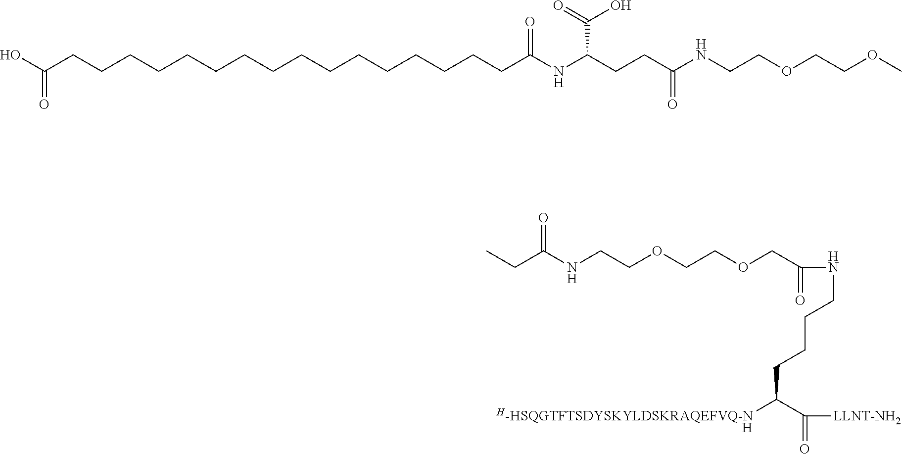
[H].C(NCCOCCOCC(NCCCCC([H-HSQGTFTSDYSKYLDSKRAQEFVQ-N])C([LLNT-NH2])=O)=O)(=O)CC.C(CCCCCCC(NC(CCC(NCCOCCOC)=O)C(O)=O)=O)CCCCCCCCCC(O)=O
